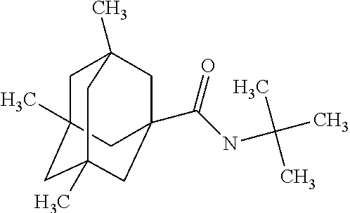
C1C2(C)CC3(C)CC(C(NC(C)(C)C)=O)(CC1(C)C3)C2
